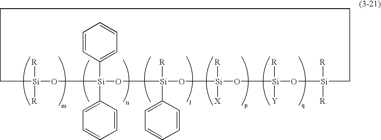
C1[Si]([R])([R])O[Si](C2=CC=CC=C2)(C2=CC=CC=C2)O[Si]([R])(C2=CC=CC=C2)O[Si]([R])([X])O[Si]([R])([Y])O[Si]([R])([R])CCC1
